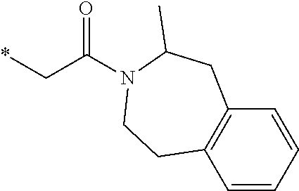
*CC(N1CCC2=C(CC1C)C=CC=C2)=O
